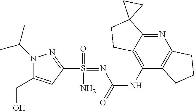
C1(S(=NC(NC2=C3C(=NC4=C2CCC4)C2(CC3)CC2)=O)(=O)N)=NN(C(C)C)C(CO)=C1
